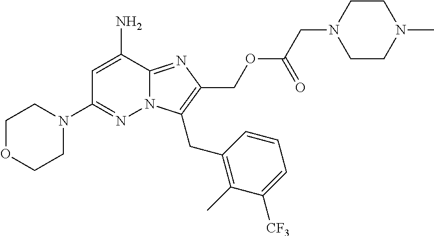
C1=C(N)C2=NC(COC(CN3CCN(C)CC3)=O)=C(CC3=C(C)C([CF3])=CC=C3)N2N=C1N1CCOCC1
